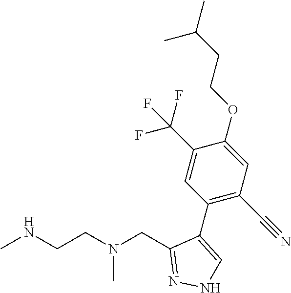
CNCCN(CC1=NNC=C1C1=C(C#N)C=C(OCCC(C)C)C(C(F)(F)F)=C1)C
